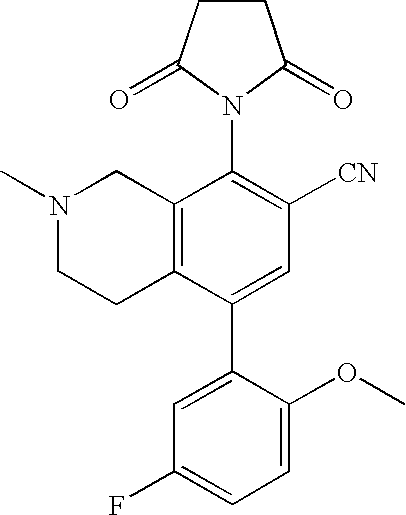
C12=C(C(C3=CC(F)=CC=C3OC)=CC([CN])=C1N1C(=O)CCC1=O)CCN(C)C2
